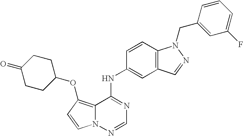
C12=C(OC3CCC(=O)CC3)C=CN1N=CN=C2NC1=CC2=C(C=C1)N(CC1=CC(F)=CC=C1)N=C2
